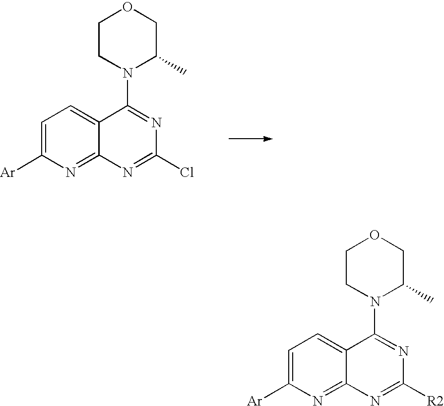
C1=C([Ar])N=C2C(=C1)C(N1C(C)COCC1)=NC(Cl)=N2.C1=C([Ar])N=C2C(=C1)C(N1C(C)COCC1)=NC([R2])=N2
